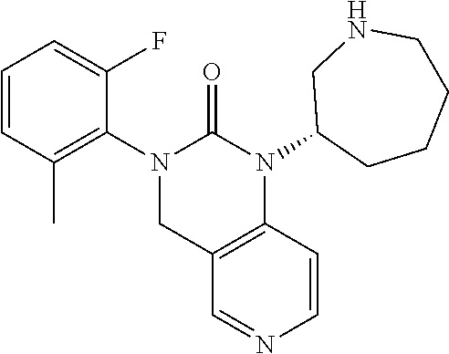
C1=CC(C)=C(N2CC3=C(N(C4CCCCNC4)C2=O)C=CN=C3)C(F)=C1
